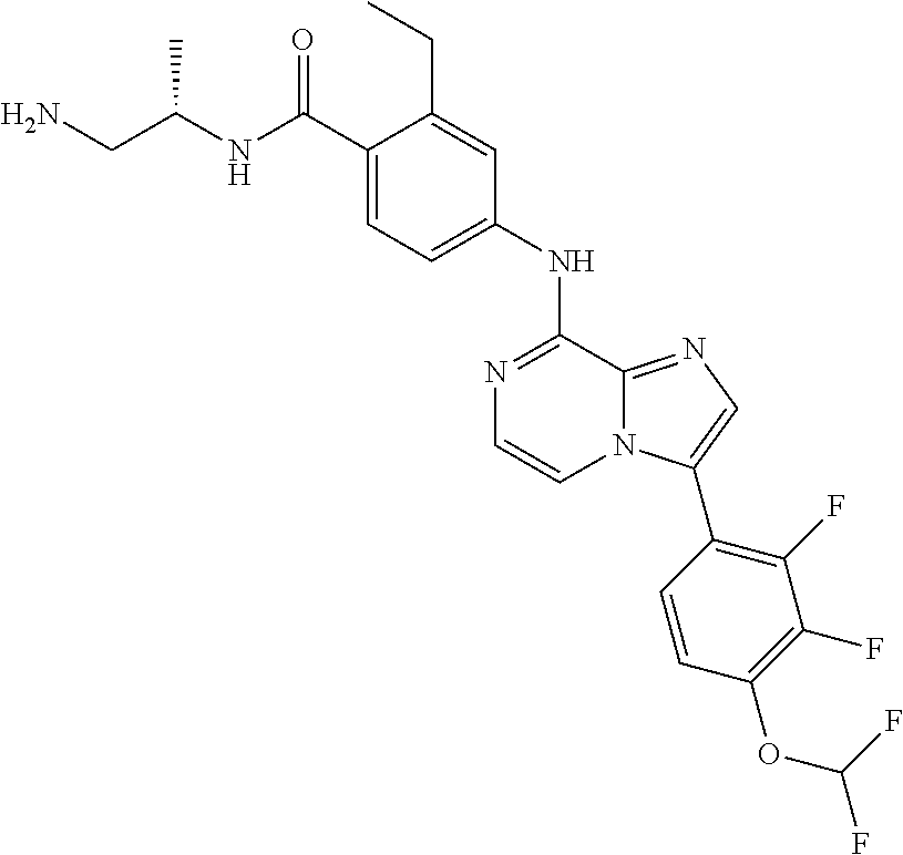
C1(C(NC(CN)C)=O)=CC=C(NC2=NC=CN3C2=NC=C3C2=C(F)C(F)=C(OC(F)F)C=C2)C=C1CC
